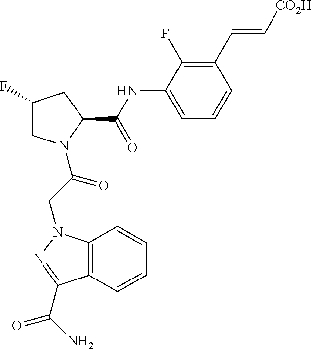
C12=C(N(CC(=O)N3CC(F)CC3C(NC3=CC=CC(C=C[CO2H])=C3F)=O)N=C1C(N)=O)C=CC=C2
